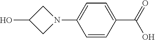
OC1CN(C2=CC=C(C(=O)O)C=C2)C1
